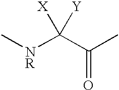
C[NR]C(C(C)=O)([X])[Y]
